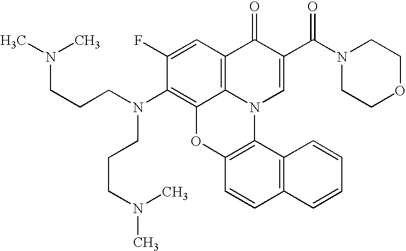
C1(F)=CC2=C3C(=C1N(CCCN(C)C)CCCN(C)C)OC1=C(N3C=C(C(N3CCOCC3)=O)C2=O)C2=C(C=C1)C=CC=C2
